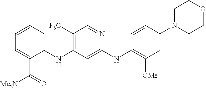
C1=CC=C(C([Me2N])=O)C(NC2=C([F3C])C=NC(NC3=C([OMe])C=C(N4CCOCC4)C=C3)=C2)=C1
